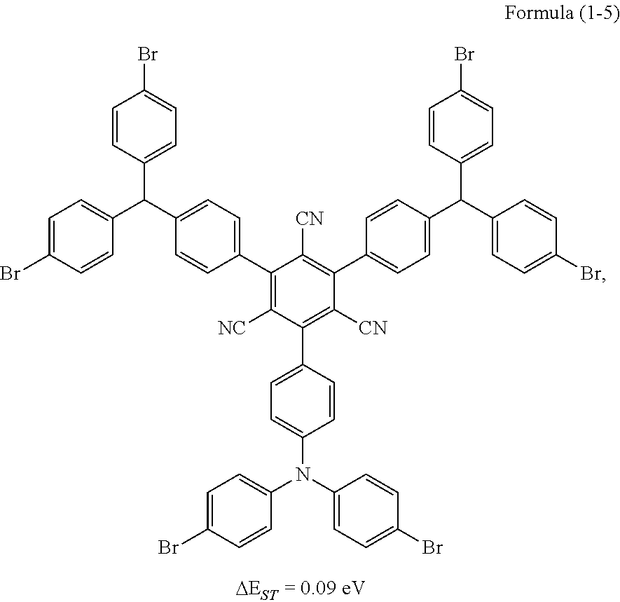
C1=CC(C2=C([CN])C(C3=CC=C(C(C4=CC=C(Br)C=C4)C4=CC=C(Br)C=C4)C=C3)=C([CN])C(C3=CC=C(C(C4=CC=C(Br)C=C4)C4=CC=C(Br)C=C4)C=C3)=C2[NC])=CC=C1N(C1=CC=C(Br)C=C1)C1=CC=C(Br)C=C1
